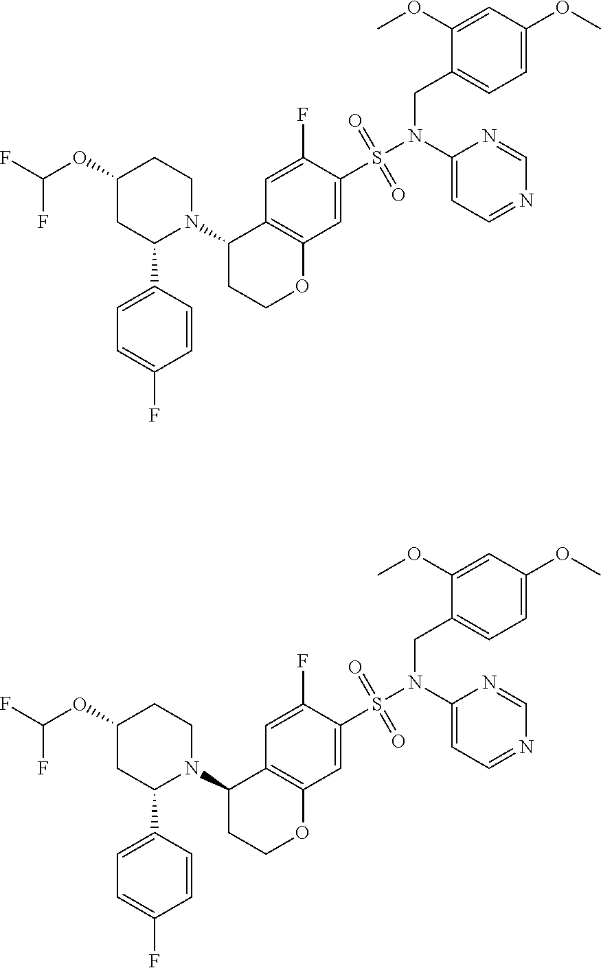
C1=C(F)C(S(N(C2=CC=NC=N2)CC2=CC=C(OC)C=C2OC)(=O)=O)=CC2=C1C(N1CCC(OC(F)F)CC1C1=CC=C(F)C=C1)CCO2.C1=C(F)C(S(N(C2=CC=NC=N2)CC2=CC=C(OC)C=C2OC)(=O)=O)=CC2=C1C(N1CCC(OC(F)F)CC1C1=CC=C(F)C=C1)CCO2
